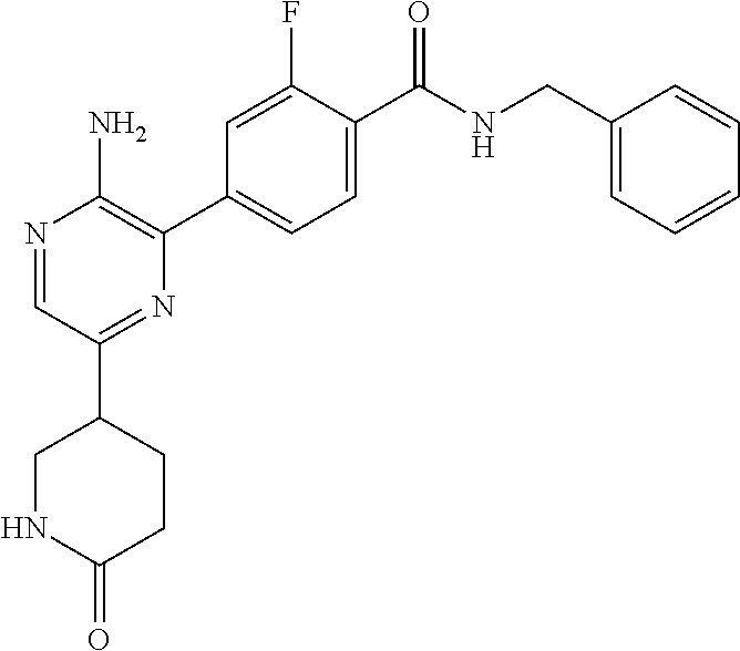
N1=CC(C2CCC(=O)NC2)=NC(C2=CC=C(C(NCC3=CC=CC=C3)=O)C(F)=C2)=C1N
